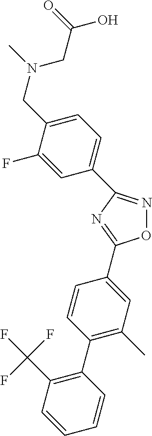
O1N=C(C2=CC=C(CN(CC(=O)O)C)C(F)=C2)N=C1C1=CC(C)=C(C2=C(C(F)(F)F)C=CC=C2)C=C1
